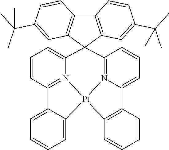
C12=C(C=C(C(C)(C)C)C=C1)C1(C3=C2C=CC(C(C)(C)C)=C3)C2=N3C(=CC=C2)C2=C([Pt]34N3=C(C=CC=C31)C1=CC=CC=C14)C=CC=C2
